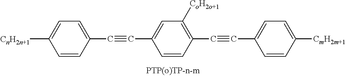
[CnH2n+1]C1=CC=C(C#CC2=CC([CoH2o+1])=C(C#CC3=CC=C([CmH2m+1])C=C3)C=C2)C=C1
